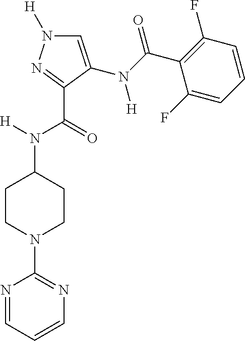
C1=C(N([H])C(=O)C2=C(F)C=CC=C2F)C(C(N([H])C2CCN(C3=NC=CC=N3)CC2)=O)=NN1[H]
